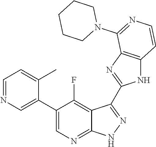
C1=NC=C(C2=CN=C3C(=C2F)C(C2=NC4=C(N2)C=CN=C4N2CCCCC2)=N[N H]3)C(C)=C1
